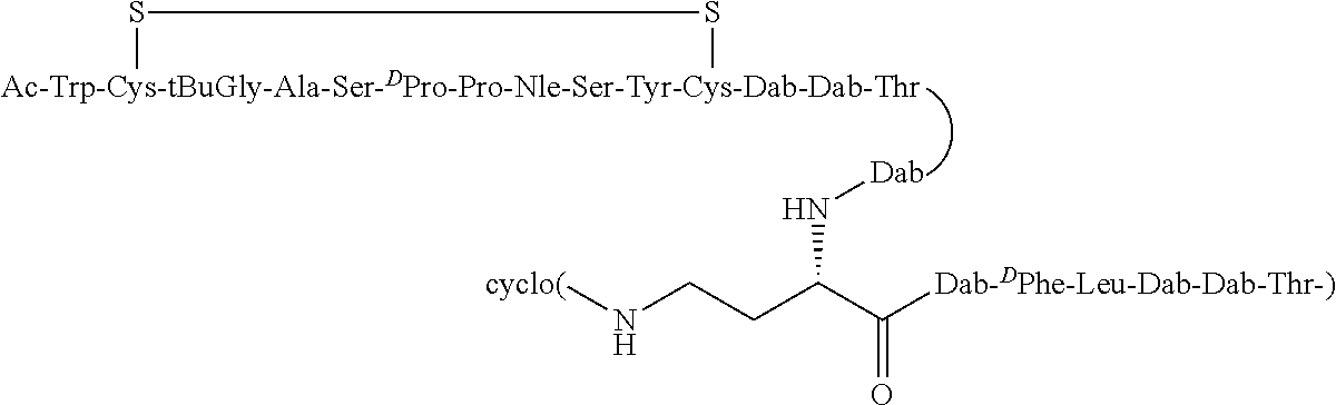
[cyclo(]NCCC(C([Dab-DPhe-Leu-Dab-Dab-Thr-)])=O)N[Dab].[Ac-Trp-Cys-tBuGly-Ala-Ser-DPro-Pro-Nle-Ser-Tyr-Cys-Dab-Dab-Thr]1SS1
